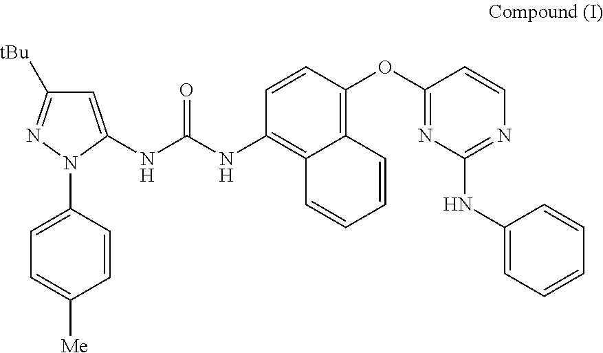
[tBu]C1=NN(C2=CC=C([Me])C=C2)C(NC(NC2=C3C(=C(OC4=NC(NC5=CC=CC=C5)=NC=C4)C=C2)C=CC=C3)=O)=C1
